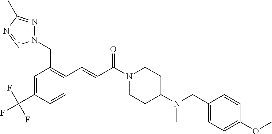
C1=C(C(F)(F)F)C=CC(C=CC(N2CCC(N(CC3=CC=C(OC)C=C3)C)CC2)=O)=C1CN1N=C(C)N=N1
